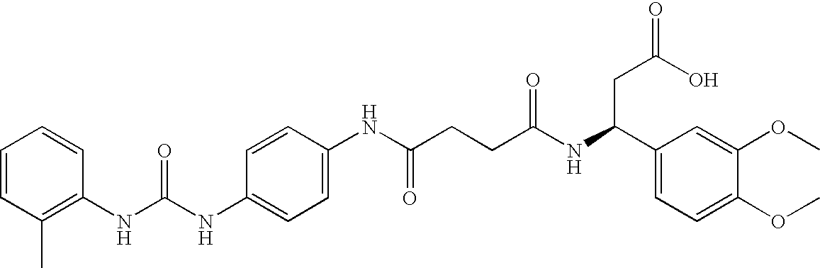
C1=CC(C)=C(NC(NC2=CC=C(NC(CCC(NC(C3=CC=C(OC)C(OC)=C3)CC(=O)O)=O)=O)C=C2)=O)C=C1
